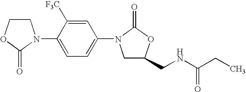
C1COC(=O)N1C1=CC=C(N2CC(CNC(CC)=O)OC2=O)C=C1[F3C]
